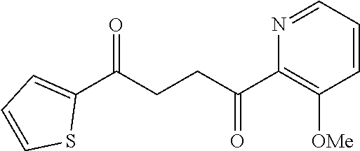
C1(C(CCC(C2=C([OMe])C=CC=N2)=O)=O)=CC=CS1
